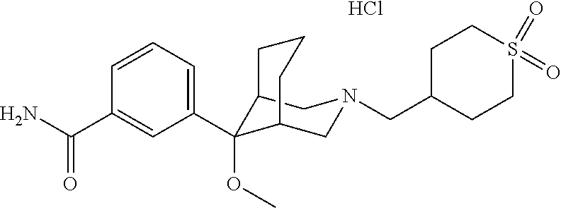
C12C(OC)(C3=CC=CC(C(N)=O)=C3)C(CN(CC3CCS(=O)(=O)CC3)C1)CCC2.Cl
